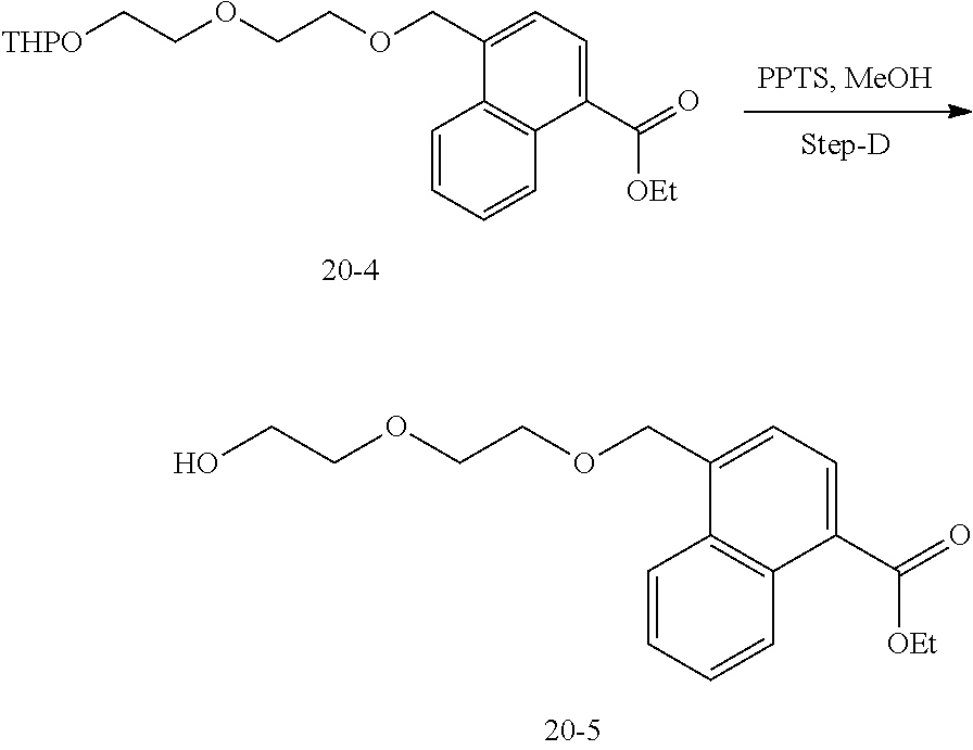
C1(COCCOCCO)=CC=C(C(=O)[OEt])C2=C1C=CC=C2.C1(COCCOCC[THPO])=CC=C(C(=O)[OEt])C2=C1C=CC=C2
